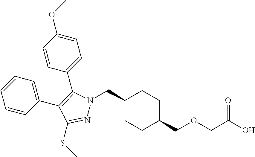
C1(CN2N=C(SC)C(C3=CC=CC=C3)=C2C2=CC=C(OC)C=C2)CCC(COCC(O)=O)CC1
